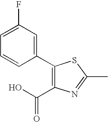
C1(C2=CC(F)=CC=C2)=C(C(O)=O)N=C(C)S1
